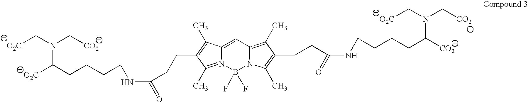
N12=C(C)C(CCC(=O)NCCCCC([O2C])N(C[O2C])C[CO2])=C(C)C1=CC1=C(C)C(CCC(NCCCCC([CO2])N(C[O2C])C[CO2])=O)=C(C)N1B2(F)F
